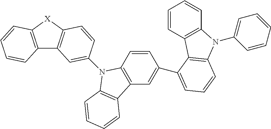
C12=C([X]C3=C1C=C(N1C4=C(C=C(C5=CC=CC6=C5C5=C(C=CC=C5)N6C5=CC=CC=C5)C=C4)C4=C1C=CC=C4)C=C3)C=CC=C2
